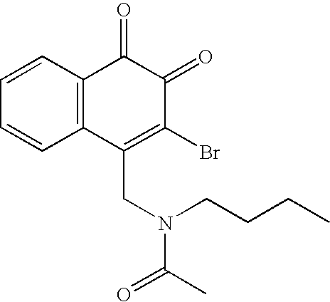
C1=CC=CC2=C1C(=O)C(=O)C(Br)=C2CN(CCCC)C(=O)C
